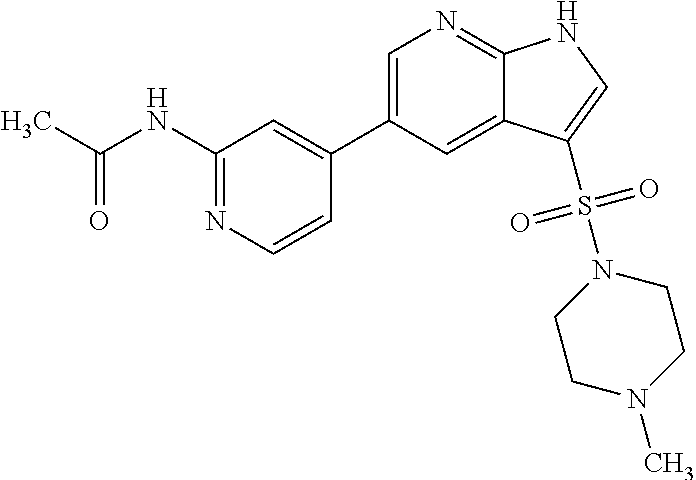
C1(NC(C)=O)=NC=CC(C2=CN=C3C(=C2)C(S(N2CCN(C)CC2)(=O)=O)=CN3)=C1
